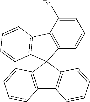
C1=C(Br)C2=C(C=C1)C1(C3=C2C=CC=C3)C2=C(C3=C1C=CC=C3)C=CC=C2
